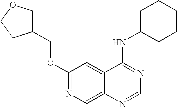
C1(OCC2COCC2)=NC=C2C(=C1)C(NC1CCCCC1)=NC=N2
